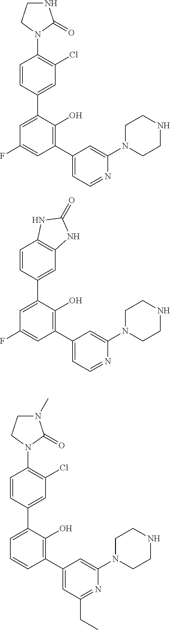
C1=CC(C2=CC(F)=CC(C3=CC=NC(N4CCNCC4)=C3)=C2O)=CC(Cl)=C1N1C(=O)NCC1.C1=CC(C2=CC(F)=CC(C3=CC=NC(N4CCNCC4)=C3)=C2O)=CC2=C1NC(=O)N2.C1=CC(C2=CC=CC(C3=CC(CC)=NC(N4CCNCC4)=C3)=C2O)=CC(Cl)=C1N1C(=O)N(C)CC1
